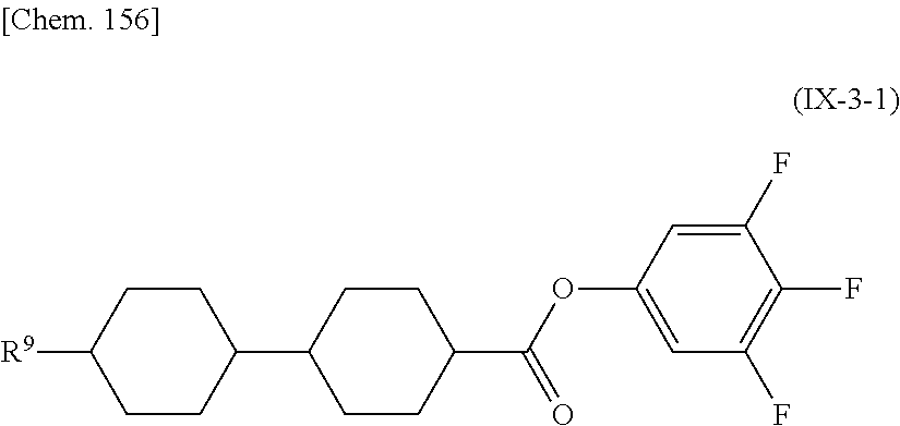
C1CC([R9])CCC1C1CCC(C(OC2=CC(F)=C(F)C(F)=C2)=O)CC1
